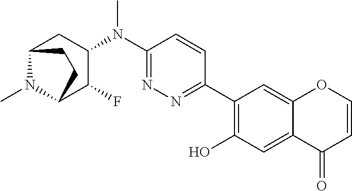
C1(N(C2=NN=C(C3=C(O)C=C4C(=C3)OC=CC4=O)C=C2)C)CC2N(C)C(C1F)CC2
